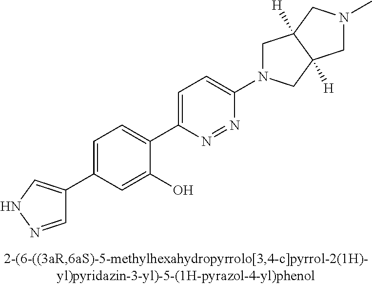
C1(C2=CNN=C2)=CC=C(C2=CC=C(N3CC4([H])C([H])(C3)CN(C)C4)N=N2)C(O)=C1
